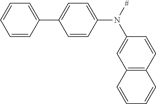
C1=CC(C2=CC=C(N([#])C3=CC4=C(C=C3)C=CC=C4)C=C2)=CC=C1
